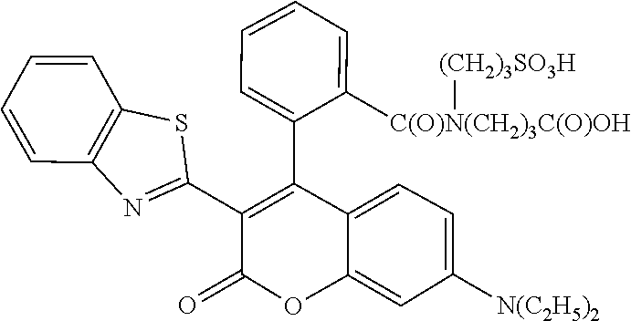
C1=CC=C([C(O)N(CH2)3C(O)OH][(CH2)3SO3H])C(C2=C(C3=NC4=C(S3)C=CC=C4)C(=O)OC3=CC([N(C2H5)2])=CC=C23)=C1
